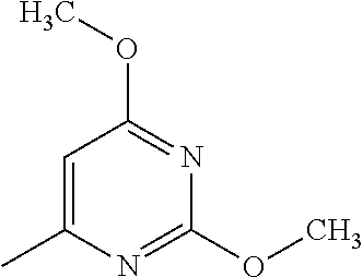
C1=C(C)N=C(OC)N=C1OC
